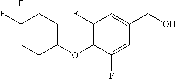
C1(CO)=CC(F)=C(OC2CCC(F)(F)CC2)C(F)=C1
